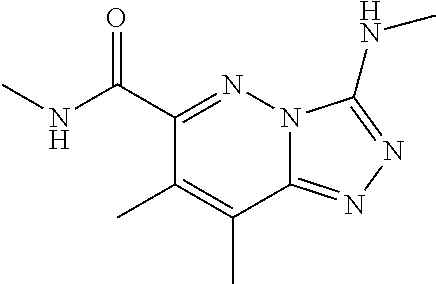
C12=NN=C(NC)N1N=C(C(NC)=O)C(C)=C2C
